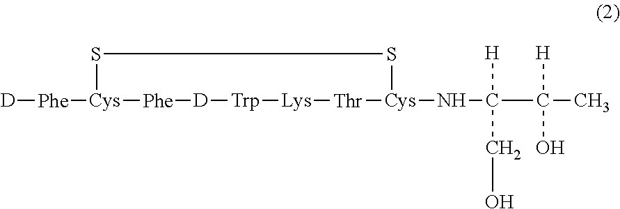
[D][Phe][Cys]1[Phe][D][Trp][Lys][Thr][Cys](NC([H])(CO)C([H])(O)C)SS1
